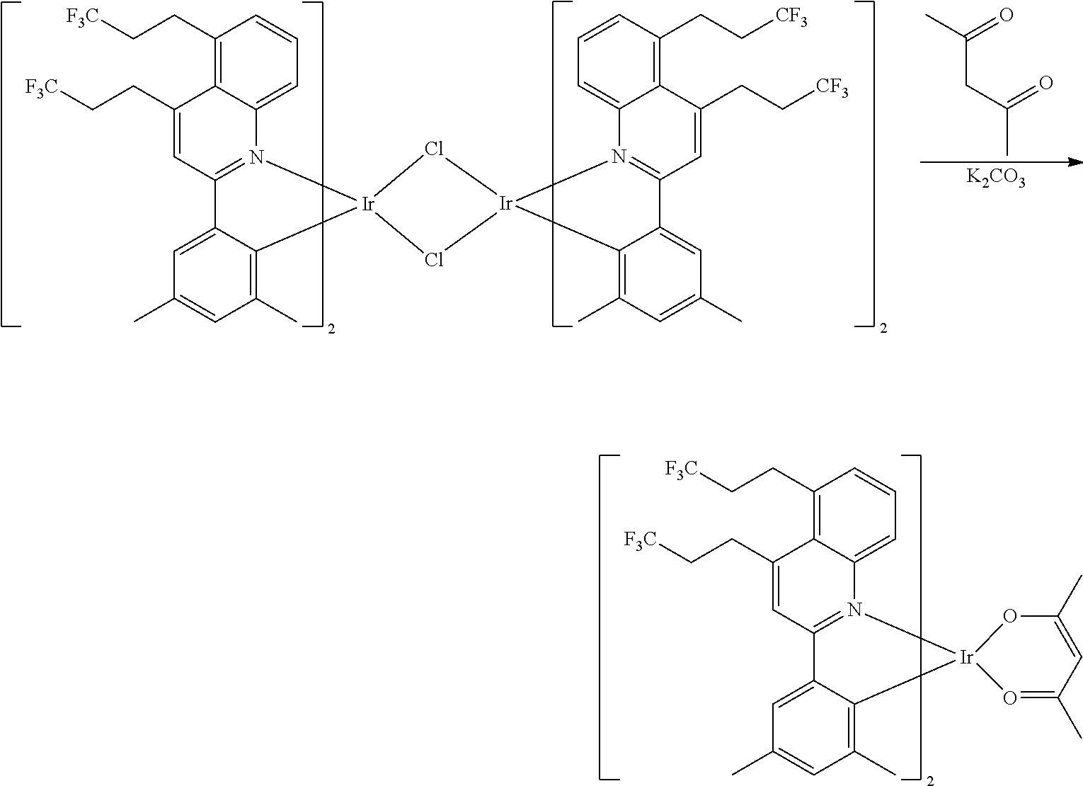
C1(CC[F3C])=CC2=N(C3=CC=CC(CC[F3C])=C13)[Ir]1(C3=C(C)C=C(C)C=C23)O=C(C)C=C(C)O1.C1(CC[F3C])=CC2=N(C3=CC=CC(CC[F3C])=C13)[Ir]1(C3=C(C)C=C(C)C=C23)Cl[Ir]2(N3=C(C=C(CC[CF3])C4=C(CC[CF3])C=CC=C34)C3=CC(C)=CC(C)=C32)Cl1.C(C)(CC(C)=O)=O.[K2CO3]
